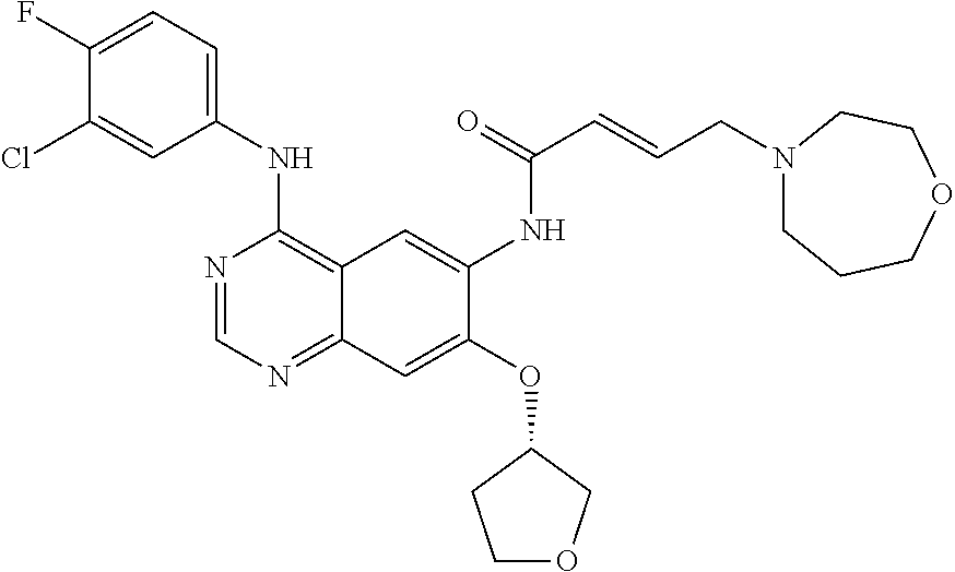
C1(F)=CC=C(NC2=C3C(=NC=N2)C=C(OC2CCOC2)C(NC(C=CCN2CCCOCC2)=O)=C3)C=C1Cl
